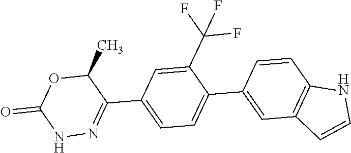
C1(C(F)(F)F)=CC(C2=NNC(=O)OC2C)=CC=C1C1=CC2=C(C=C1)NC=C2
